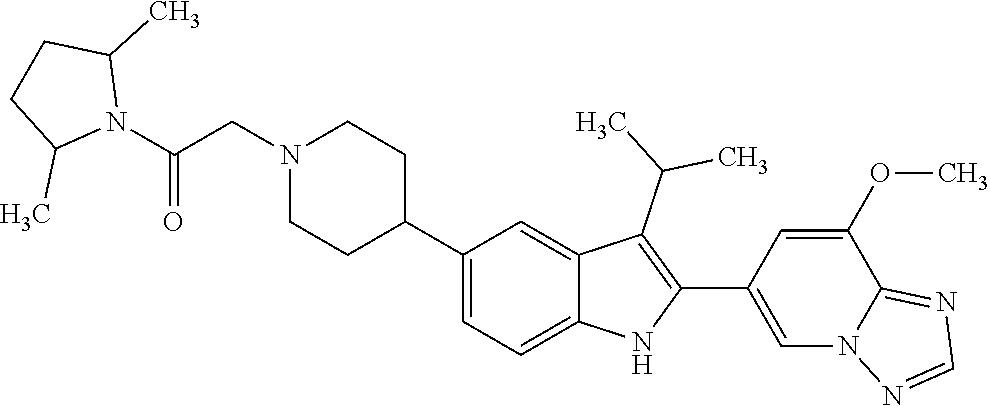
C1(C2CCN(CC(N3C(C)CCC3C)=O)CC2)=CC=C2C(=C1)C(C(C)C)=C(C1=CN3C(=NC=N3)C(OC)=C1)N2
